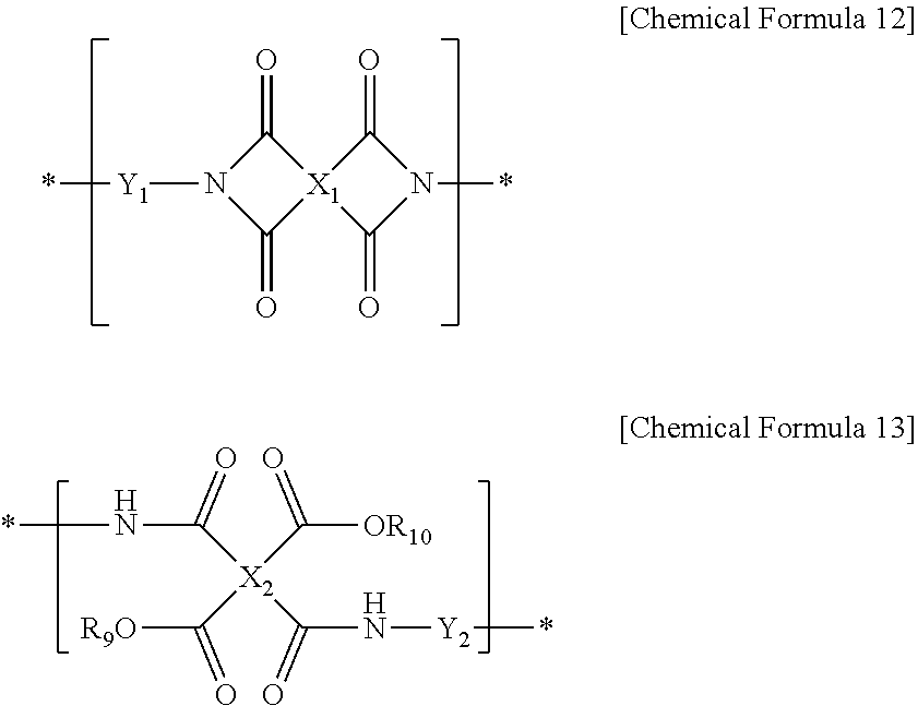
C1(=O)N([Y1]*)C(=O)[X1]12C(=O)N(*)C2=O.C([X2](C(N[Y2]*)=O)(C([OR10])=O)C([R9O])=O)(N*)=O
